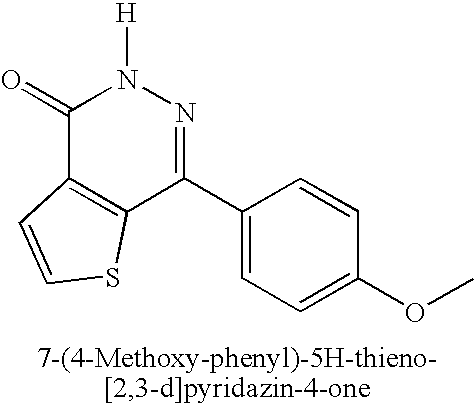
O=C1C2=C(C(C3=CC=C(OC)C=C3)=NN1[H])SC=C2
